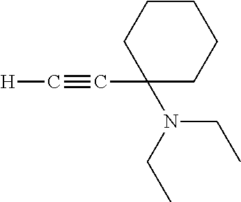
[H]C#CC1(N(CC)CC)CCCCC1
